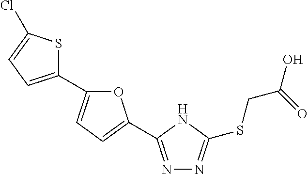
C1(C2=CC=C(C3=NN=C(SCC(O)=O)N3)O2)=CC=C(Cl)S1
